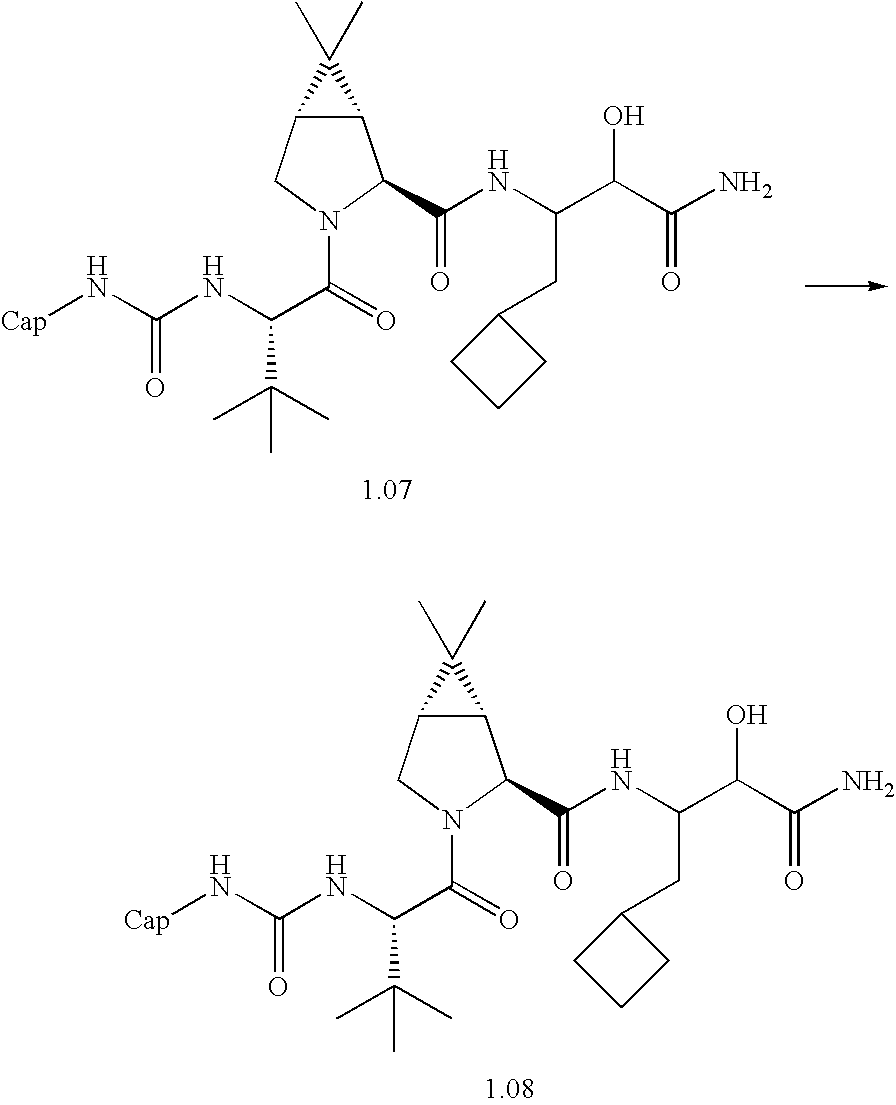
C(NC(C(=O)N1C(C(NC(CC2CCC2)C(C(=O)N)O)=O)C2C(C1)C2(C)C)C(C)(C)C)(=O)N[Cap].C(NC(C(=O)N1C(C(NC(CC2CCC2)C(C(=O)N)O)=O)C2C(C1)C2(C)C)C(C)(C)C)(=O)N[Cap]
